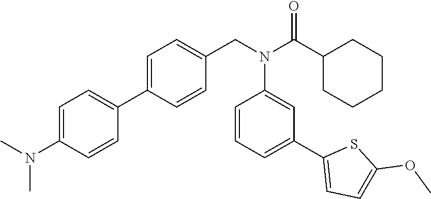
C1=C(N(C)C)C=CC(C2=CC=C(CN(C(C3CCCCC3)=O)C3=CC(C4=CC=C(OC)S4)=CC=C3)C=C2)=C1
